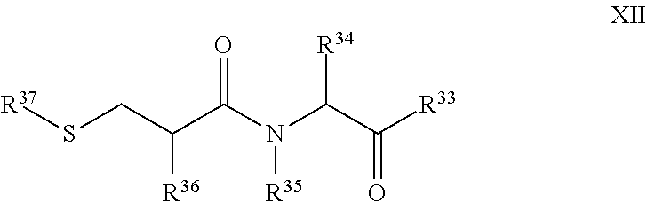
O=C(C([R36])CS[R37])N([R35])C([R34])C([R33])=O
